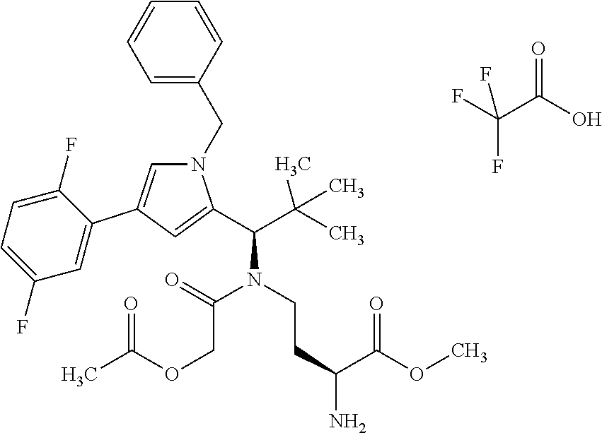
C1=CC(CN2C=C(C3=CC(F)=CC=C3F)C=C2C(C(C)(C)C)N(CCC(C(OC)=O)N)C(COC(=O)C)=O)=CC=C1.FC(C(O)=O)(F)F
